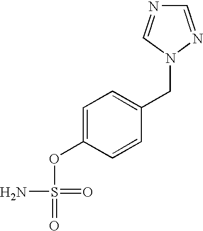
C1=C(OS(=O)(=O)N)C=CC(CN2C=NC=N2)=C1
